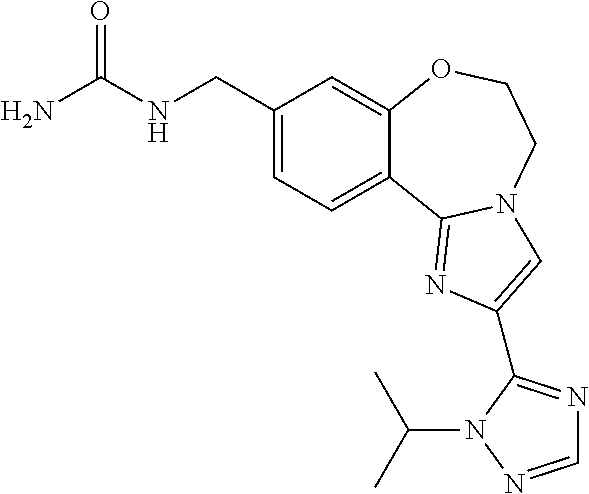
C1(CNC(N)=O)=CC=C2C(=C1)OCCN1C2=NC(C2=NC=NN2C(C)C)=C1
